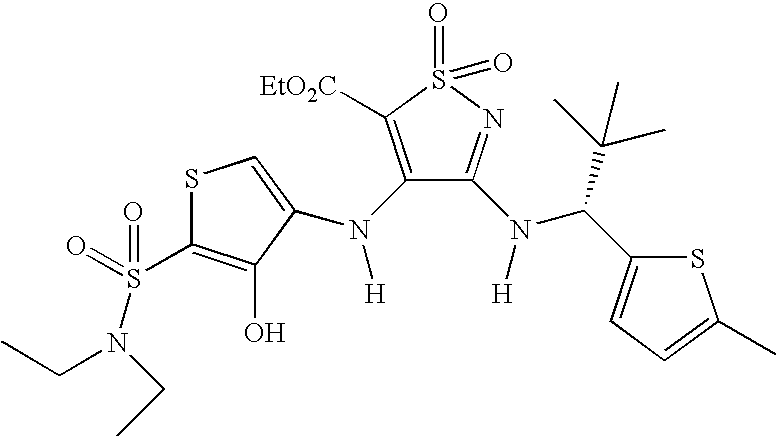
S1C(S(=O)(N(CC)CC)=O)=C(O)C(N(C2=C([EtO2C])S(=O)(=O)N=C2N([H])C(C(C)(C)C)C2=CC=C(C)S2)[H])=C1
